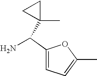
C1(C(N)C2(C)CC2)=CC=C(C)O1
